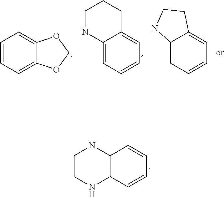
C1=CC=C2C(=C1)OCO2.C12=CC=CC=C1CCCN2.C12=CC=CC=C1CCN2.C12C(C=CC=C1)NCCN2
